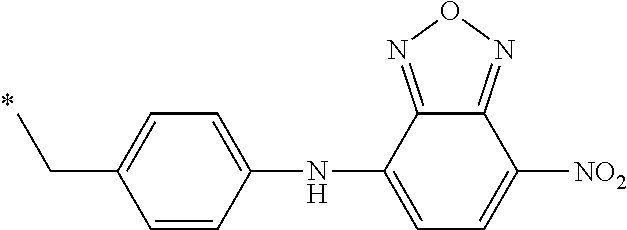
C1=CC(NC2=CC=C([NO2])C3=NON=C23)=CC=C1CC
